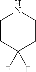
C1CC(F)(F)CCN1
